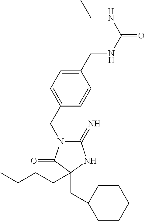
C1(=N)N(CC2=CC=C(CNC(=O)NCC)C=C2)C(=O)C(CCCC)(CC2CCCCC2)N1
